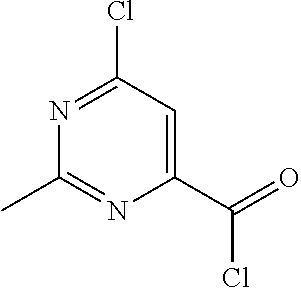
N1=C(Cl)C=C(C(Cl)=O)N=C1C
